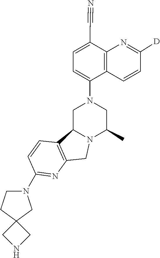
C(#N)C1=CC=C(N2CC3N(C(C)C2)CC2=C3C=CC(N3CCC4(C3)CNC4)=N2)C2=C1N=C([D])C=C2
